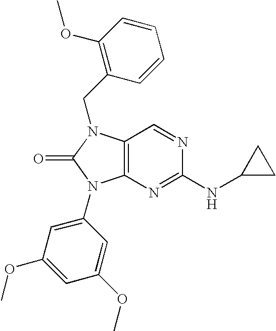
C12=C(N(CC3=C(OC)C=CC=C3)C(=O)N1C1=CC(OC)=CC(OC)=C1)C=NC(NC1CC1)=N2
